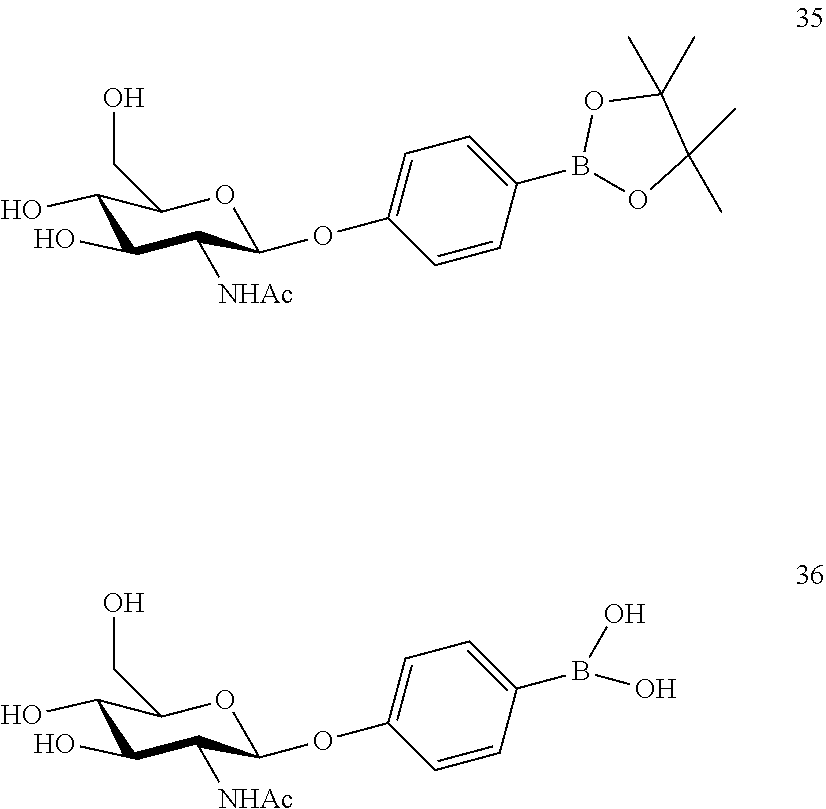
C1(O)C(O)C([NHAc])C(OC2=CC=C(B3OC(C)(C)C(C)(C)O3)C=C2)OC1CO.C1(O)C(O)C([NHAc])C(OC2=CC=C(B(O)O)C=C2)OC1CO
